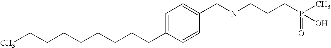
C1=C(CCCCCCCCC)C=CC(CNCCCP(C)(=O)O)=C1
